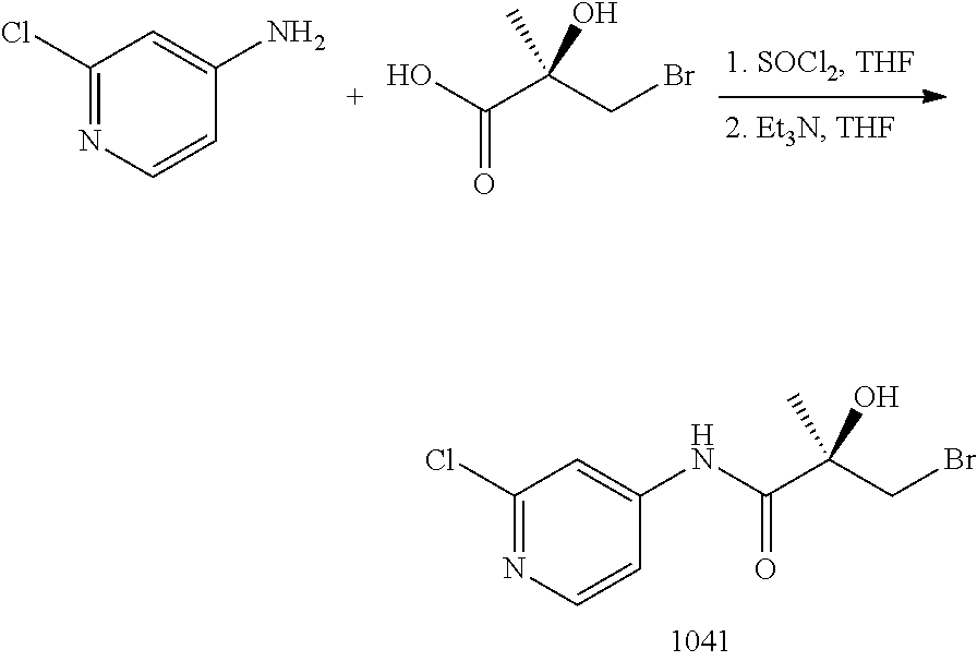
OC(C(CBr)(C)O)=O.NC1=CC(Cl)=NC=C1.N(C(C(CBr)(C)O)=O)C1=CC(Cl)=NC=C1
